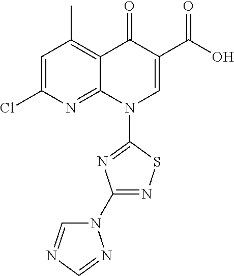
C12=C(C)C=C(Cl)N=C1N(C1=NC(N3C=NC=N3)=NS1)C=C(C(=O)O)C2=O
